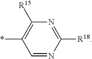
C1=NC([R18])=NC([R15])=C1*
